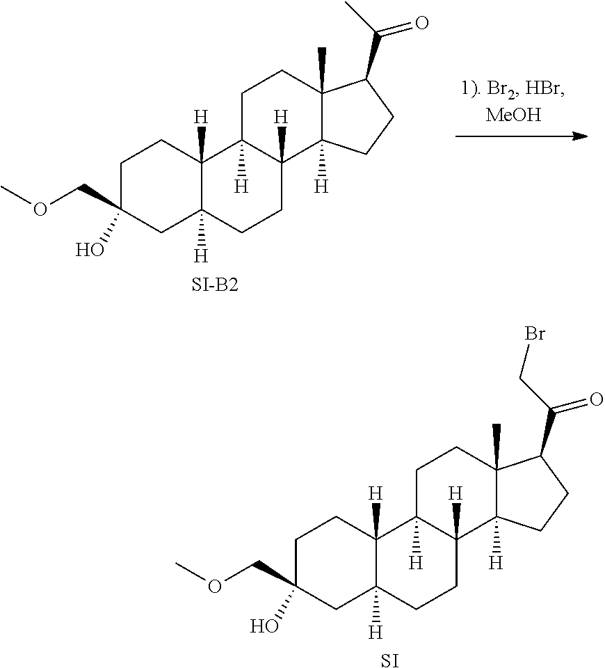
[SI].C1CC2([H])C3([H])C([H])(CCC2([H])CC1(COC)O)C1([H])C(C)(CC3)C(C(CBr)=O)CC1.[SI-B2].C1CC2([H])C3([H])C([H])(CCC2([H])CC1(COC)O)C1([H])C(C)(CC3)C(C(C)=O)CC1
